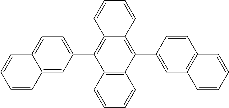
C12=CC(C3=C4C(=C(C5=CC6=C(C=C5)C=CC=C6)C5=C3C=CC=C5)C=CC=C4)=CC=C1C=CC=C2
